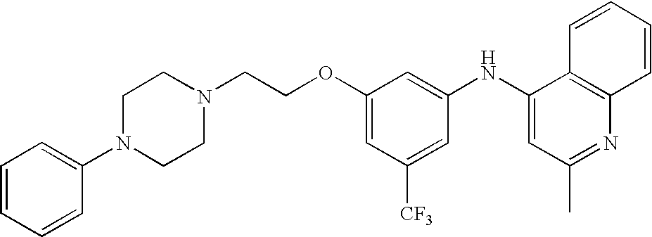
N1(C2=CC=CC=C2)CCN(CCOC2=CC([CF3])=CC(NC3=CC(C)=NC4=C3C=CC=C4)=C2)CC1
